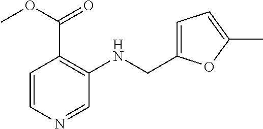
C1=CN=CC(NCC2=CC=C(C)O2)=C1C(OC)=O
